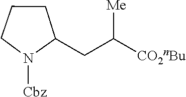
C1N([Cbz])C(CC([CO2nBu])[Me])CC1
